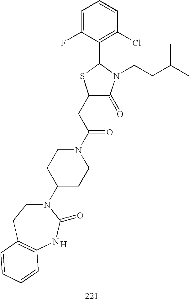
[H].C1(CC(N2CCC(N3CCC4=C(NC3=O)C=CC=C4)CC2)=O)C(=O)N(CCC(C)C)C(C2=C(Cl)C=CC=C2F)S1
